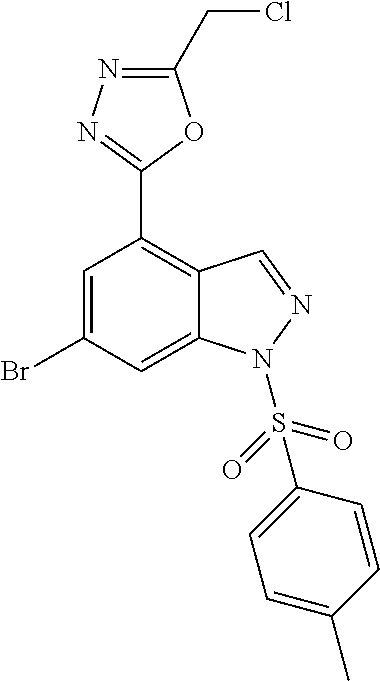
C1=C(Br)C=C2C(=C1C1=NN=C(CCl)O1)C=NN2S(C1=CC=C(C)C=C1)(=O)=O
